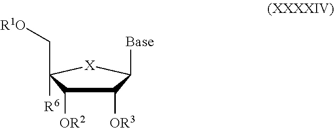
[Base]C1C([OR3])C([OR2])C([R6])(C[R1O])[X]1
